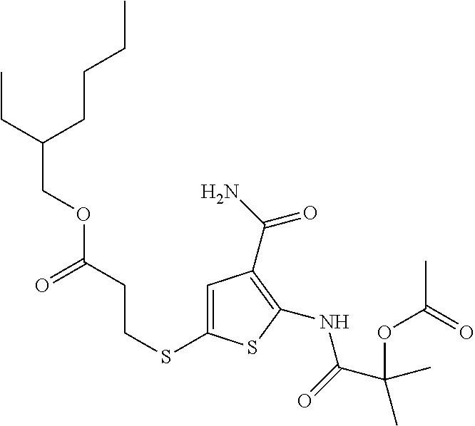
C1=C(SCCC(OCC(CC)CCCC)=O)SC(NC(C(OC(C)=O)(C)C)=O)=C1C(N)=O
